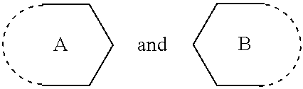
C(C)CCC.[A].CCCCC.B
